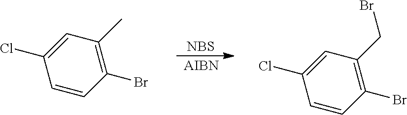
C1=CC(Br)=C(C)C=C1Cl.[NBS].[AIBN].C1=CC(Br)=C(CBr)C=C1Cl
